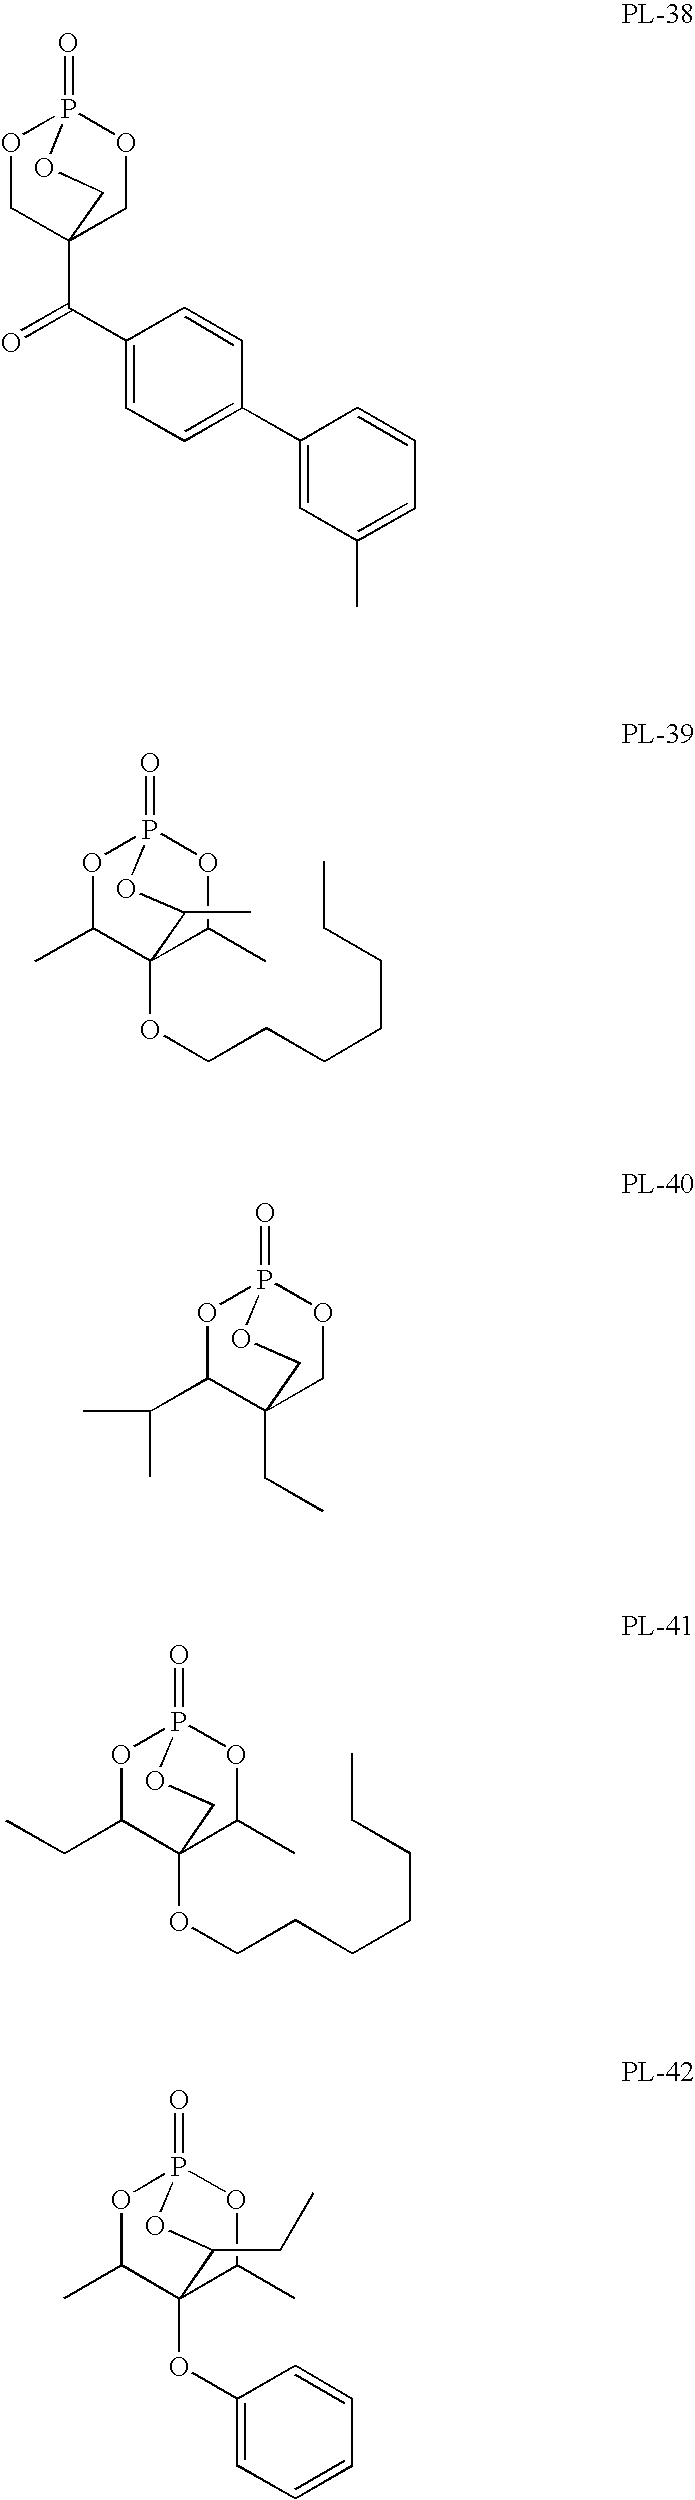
O1CC2(C(C3=CC=C(C4=CC(C)=CC=C4)C=C3)=O)COP1(=O)OC2.O1C(C)C2(OCCCCCCC)C(C)OP1(=O)OC2C.O1C(C(C)C)C2(CC)COP1(=O)OC2.O1C(CC)C2(OCCCCCCC)C(C)OP1(=O)OC2.O1C(C)C2(OC3=CC=CC=C3)C(C)OP1(=O)OC2CC
